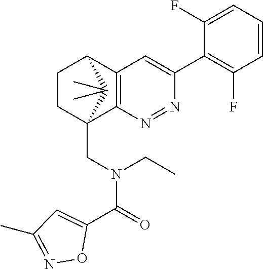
N1=NC2=C(C=C1C1=C(F)C=CC=C1F)C1CCC2(CN(C(=O)C2=CC(C)=NO2)CC)C1(C)C
